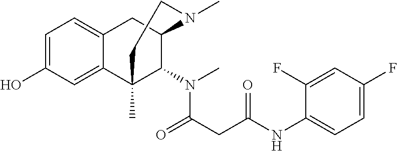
C1=C(O)C=C2C(=C1)CC1C(N(C(=O)CC(NC3=CC=C(F)C=C3F)=O)C)C2(C)CCN1C
